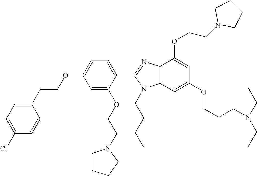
C1=C(OCCC2=CC=C(Cl)C=C2)C=C(OCCN2CCCC2)C(C2=NC3=C(N2CCCC)C=C(OCCCN(CC)CC)C=C3OCCN2CCCC2)=C1
